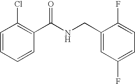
C1=CC=CC(C(NCC2=CC(F)=CC=C2F)=O)=C1Cl
